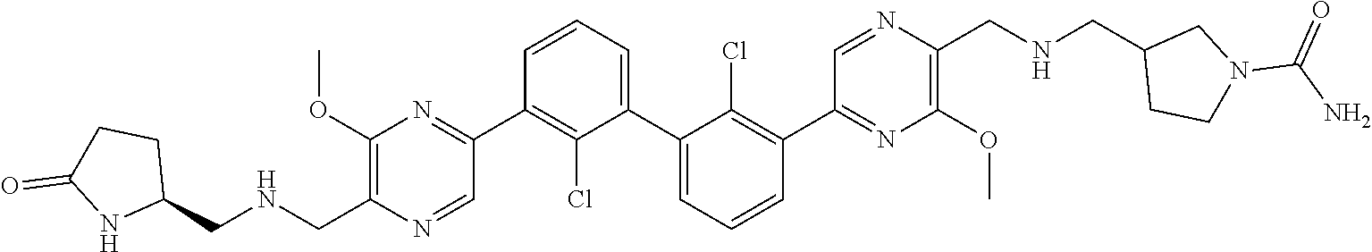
C1(OC)=C(CNCC2CCC(=O)N2)N=CC(C2=C(Cl)C(C3=CC=CC(C4=NC(OC)=C(CNCC5CCN(C(=O)N)C5)N=C4)=C3Cl)=CC=C2)=N1
